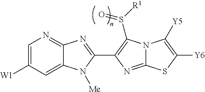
C12=CC([W1])=CN=C1N=C(C1=C(S([R1])=O)N3C(=N1)SC([Y6])=C3[Y5])N2[Me]
